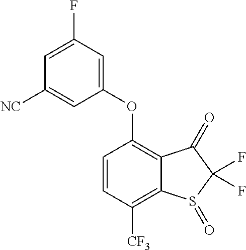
C1=CC([CF3])=C2C(=C1OC1=CC(F)=CC([NC])=C1)C(=O)C(F)(F)S2=O
